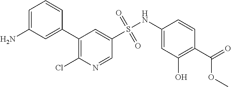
C1(C2=CC(N)=CC=C2)=C(Cl)N=CC(S(NC2=CC(O)=C(C(=O)OC)C=C2)(=O)=O)=C1
